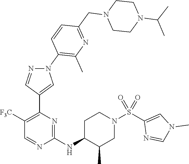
C1([F3C])=C(C2=CN(C3=C(C)N=C(CN4CCN(C(C)C)CC4)C=C3)N=C2)N=C(NC2C(C)CN(S(C3=CN(C)C=N3)(=O)=O)CC2)N=C1
